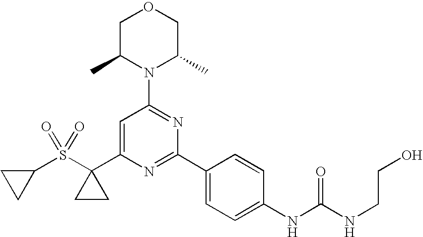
C1(S(C2(C3=CC(N4C(C)COCC4C)=NC(C4=CC=C(NC(NCCO)=O)C=C4)=N3)CC2)(=O)=O)CC1
